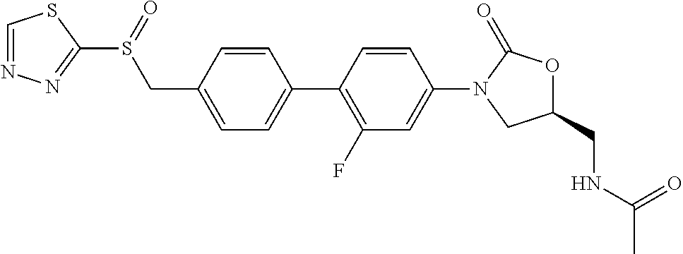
C(C1=CC=C(C2=C(F)C=C(N3CC(CNC(=O)C)OC3=O)C=C2)C=C1)S(=O)C1=NN=CS1
